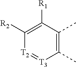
C1([R2])=C([R1])C(C)=C(C)[T3]=[T2]1
